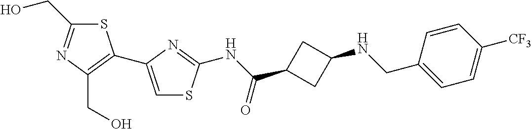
S1C(CO)=NC(CO)=C1C1=CSC(NC(=O)C2CC(NCC3=CC=C([CF3])C=C3)C2)=N1
